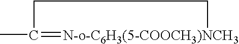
CC1=[N-o-C6H3(5-COOCH3)NCH3]CC1
